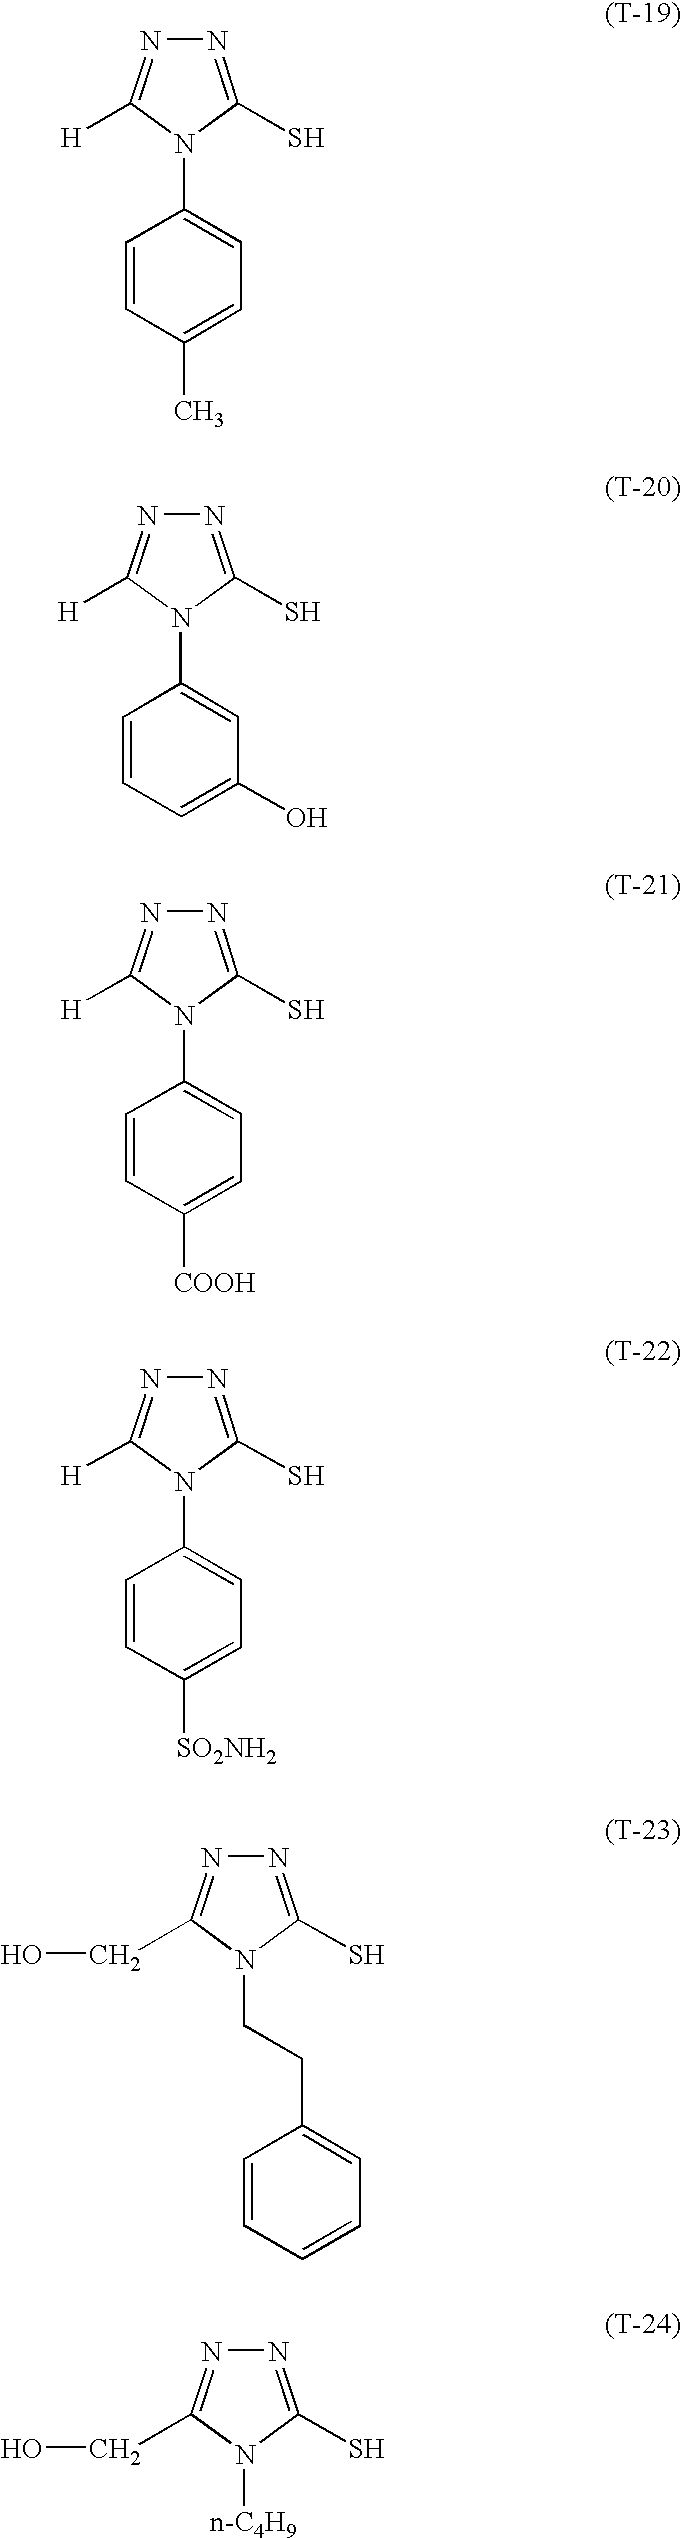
N1=C(S)N(C2=CC=C(C)C=C2)C([H])=N1.N1=C(S)N(C2=CC(O)=CC=C2)C([H])=N1.N1=C(S)N(C2=CC=C([COOH])C=C2)C([H])=N1.N1=C(S)N(C2=CC=C([SO2NH2])C=C2)C([H])=N1.N1=C(S)N(CCC2=CC=CC=C2)C(CO)=N1.N1=C(S)N([n-C4H9])C(CO)=N1
